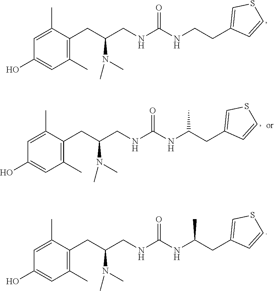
N(C(CC1=C(C)C=C(O)C=C1C)CNC(NCCC1=CSC=C1)=O)(C)C.N(C(CC1=C(C)C=C(O)C=C1C)CNC(NC(CC1=CSC=C1)C)=O)(C)C.N(C(CC1=C(C)C=C(O)C=C1C)CNC(NC(CC1=CSC=C1)C)=O)(C)C
